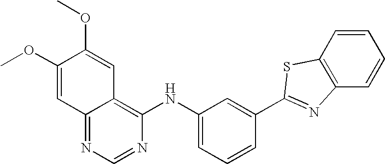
C1=C(NC2=C3C(=NC=N2)C=C(OC)C(OC)=C3)C=C(C2=NC3=C(S2)C=CC=C3)C=C1
